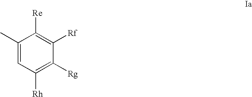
C1(C)=CC([Rh])=C([Rg])C([Rf])=C1[Re]
